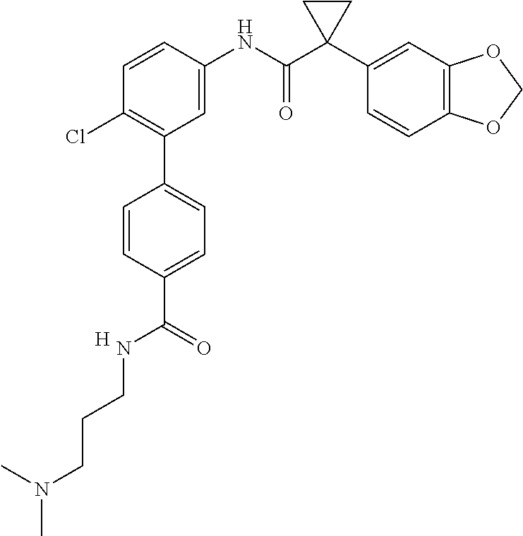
C1=C(NC(C2(C3=CC4=C(C=C3)OCO4)CC2)=O)C=CC(Cl)=C1C1=CC=C(C(NCCCN(C)C)=O)C=C1.[H]
